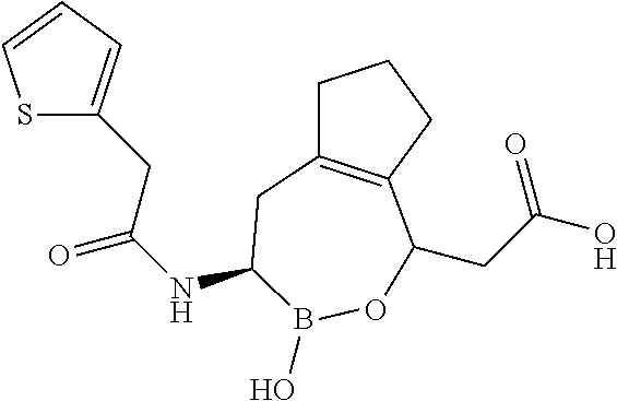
C1C2=C(CC1)C(CC(O)=O)OB(O)C(NC(=O)CC1=CC=CS1)C2
